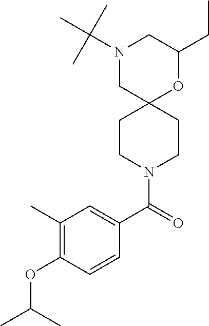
C1(CC)OC2(CN(C(C)(C)C)C1)CCN(C(C1=CC(C)=C(OC(C)C)C=C1)=O)CC2
